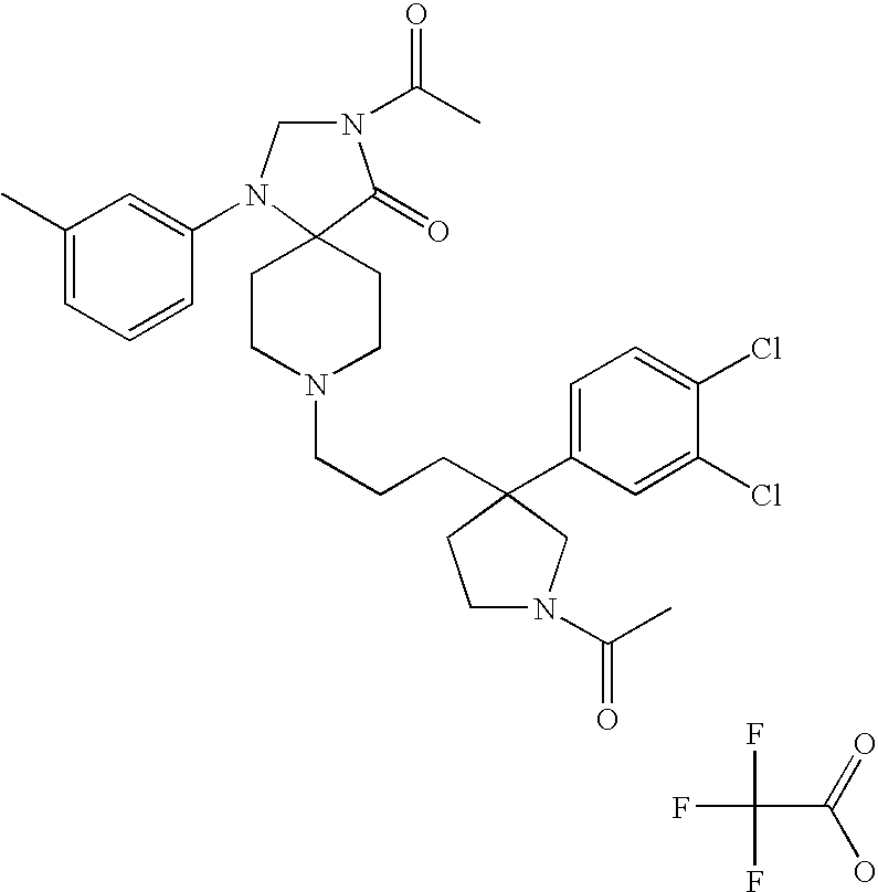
N1(C(C)=O)CN(C2=CC(C)=CC=C2)C2(C1=O)CCN(CCCC1(C3=CC=C(Cl)C(Cl)=C3)CCN(C(C)=O)C1)CC2.FC(F)(F)C(=O)O
